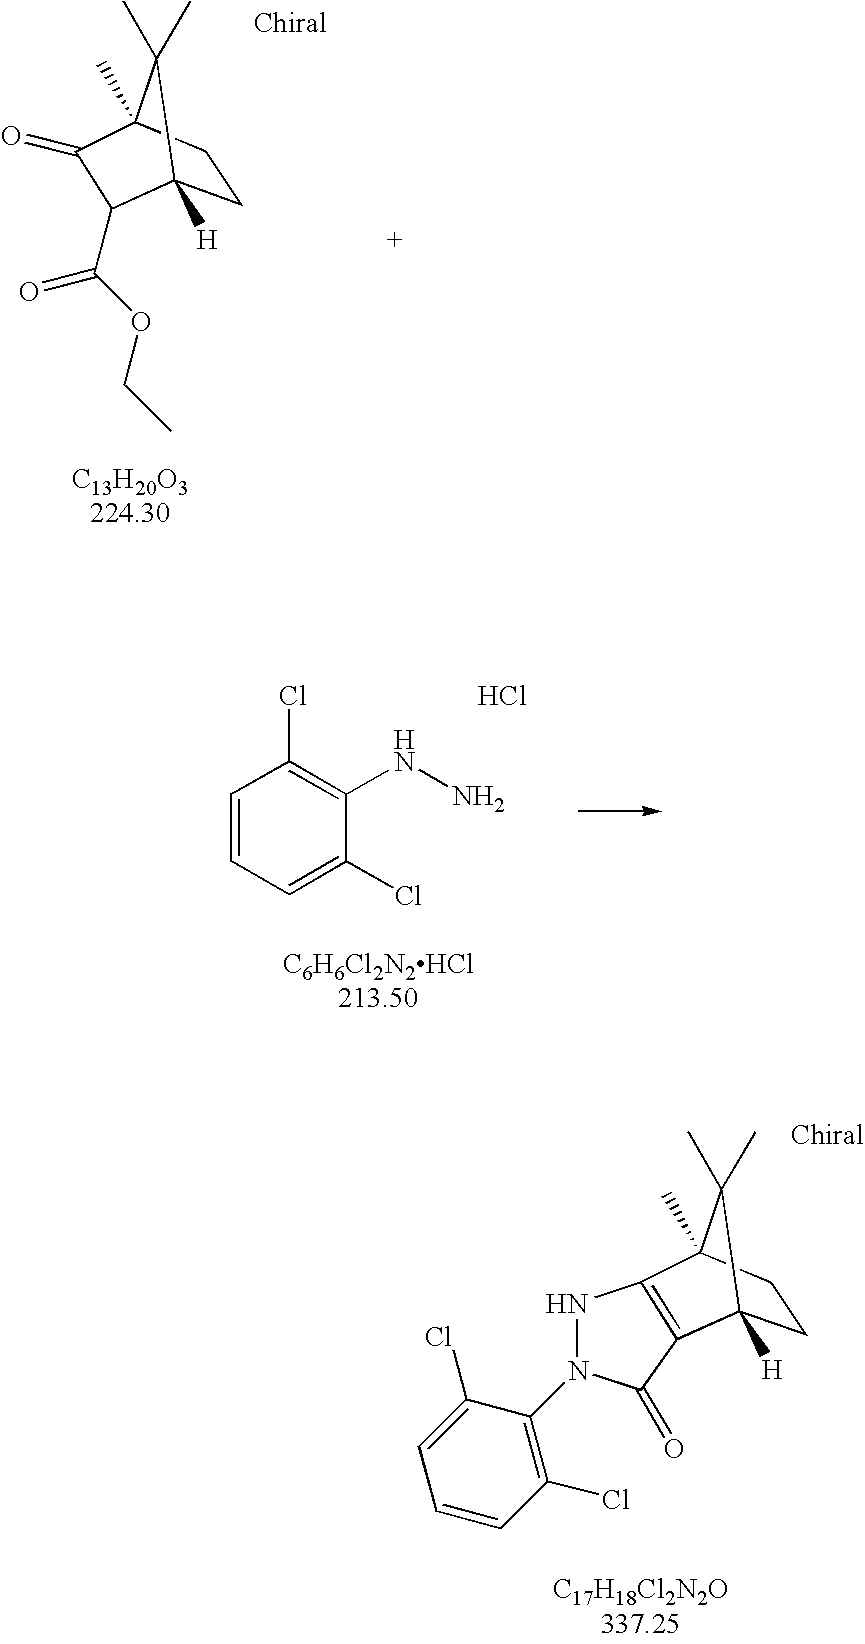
C1CC2(C)C(C)(C)C1([H])C(C(OCC)=O)C2=O.C1=CC=C(Cl)C(NN)=C1Cl.Cl.C1=C(Cl)C(N2NC3=C(C2=O)C2([H])CCC3(C)C2(C)C)=C(Cl)C=C1
